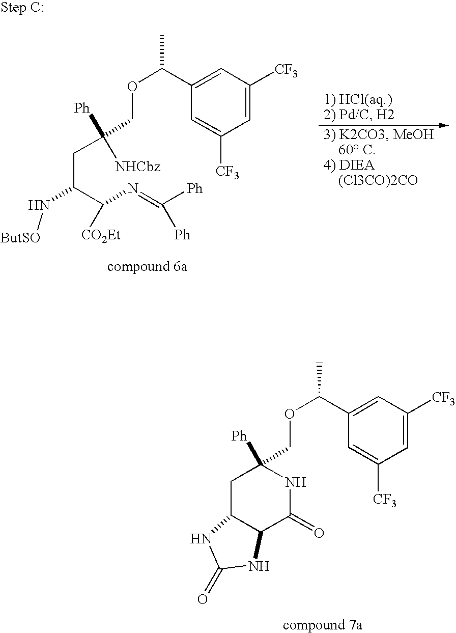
C1=C([CF3])C=C(C(OCC2([Ph])CC3C(C(=O)N2)NC(=O)N3)C)C=C1[CF3].C1=C([CF3])C=C(C(OCC([Ph])([NHCbz])CC(C([CO2Et])N=C([Ph])[Ph])N[ButSO])C)C=C1[CF3]
